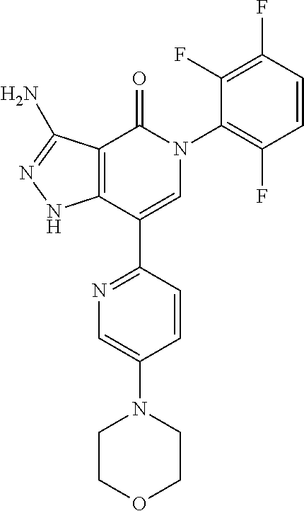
C12=C(C(C3=NC=C(N4CCOCC4)C=C3)=CN(C3=C(F)C=CC(F)=C3F)C1=O)NN=C2N
